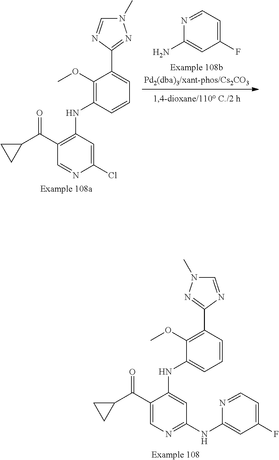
C1(OC)=C(C2=NN(C)C=N2)C=CC=C1NC1=CC(NC2=CC(F)=CC=N2)=NC=C1C(C1CC1)=O.C1=C(N)N=CC=C1F.C1(OC)=C(NC2=C(C(C3CC3)=O)C=NC(Cl)=C2)C=CC=C1C1=NN(C)C=N1
